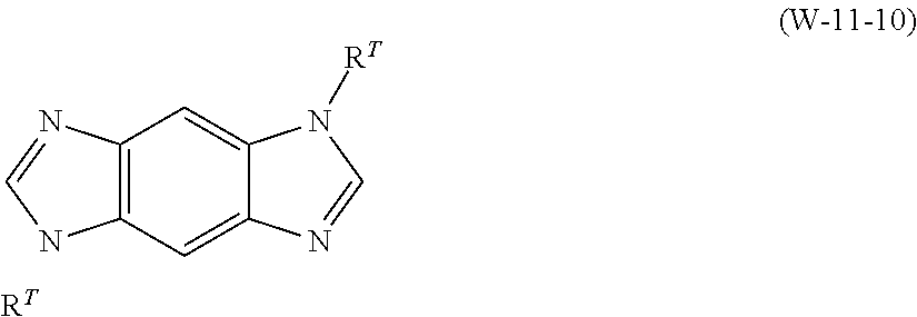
C12=C(C=C3C(=C1)N([RT])C=N3)NC=N2.[RT]
